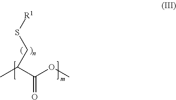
CC(C(OC)=O)CS[R1]
